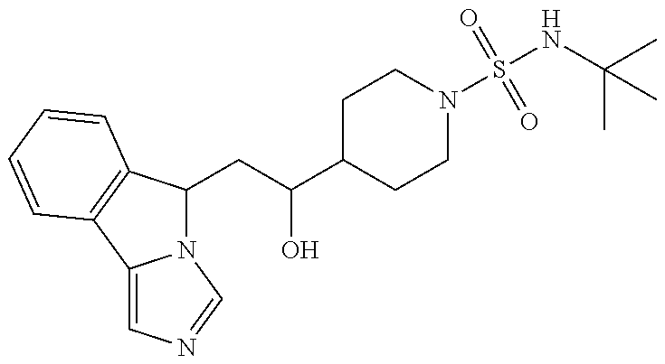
N12C(CC(O)C3CCN(S(NC(C)(C)C)(=O)=O)CC3)C3=C(C1=CN=C2)C=CC=C3
